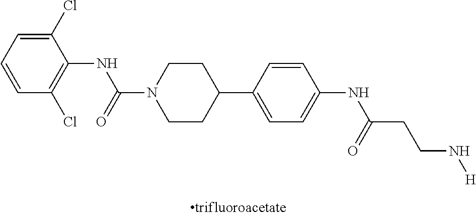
C1(Cl)=CC=CC(Cl)=C1NC(N1CCC(C2=CC=C(NC(CCN[H])=O)C=C2)CC1)=O
